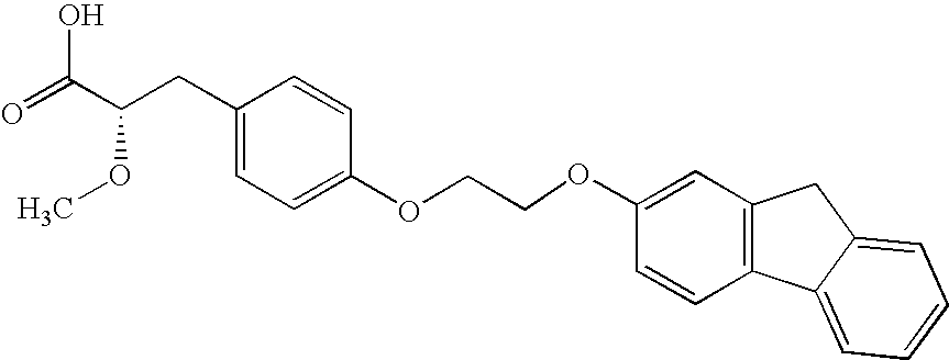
C1=CC(CC(C(=O)O)OC)=CC=C1OCCOC1=CC2=C(C=C1)C1=CC=CC=C1C2
